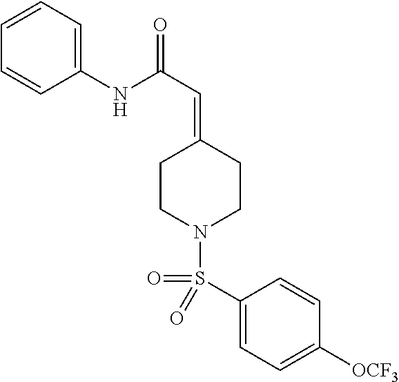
C1=CC=C(NC(C=C2CCN(S(C3=CC=C([OCF3])C=C3)(=O)=O)CC2)=O)C=C1
